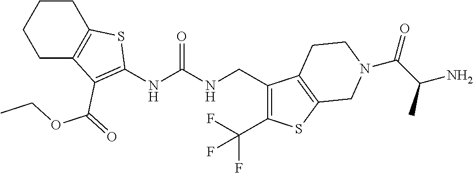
C1CC2=C(CC1)C(C(OCC)=O)=C(NC(NCC1=C(C(F)(F)F)SC3=C1CCN(C(C(N)C)=O)C3)=O)S2
